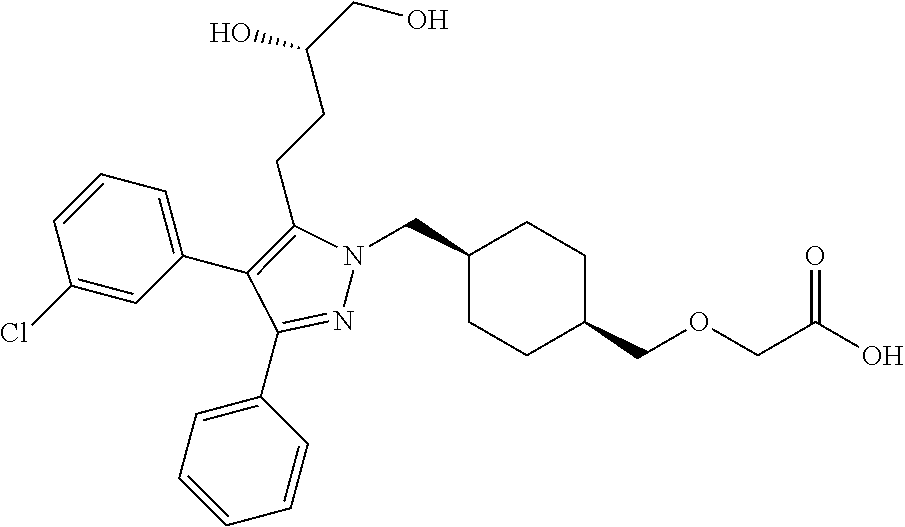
C1(CN2N=C(C3=CC=CC=C3)C(C3=CC=CC(Cl)=C3)=C2CCC(CO)O)CCC(COCC(O)=O)CC1
